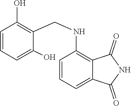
C1=CC=C2C(=C1NCC1=C(O)C=CC=C1O)C(=O)NC2=O
